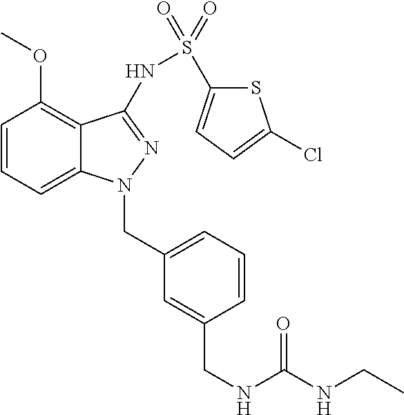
C1=CC=C2C(=C1OC)C(NS(=O)(=O)C1=CC=C(Cl)S1)=NN2CC1=CC=CC(CNC(NCC)=O)=C1
